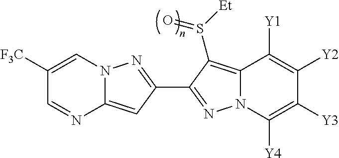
C12=CC(C3=NN4C(=C3S([Et])=O)C([Y1])=C([Y2])C([Y3])=C4[Y4])=NN1C=C([F3C])C=N2
